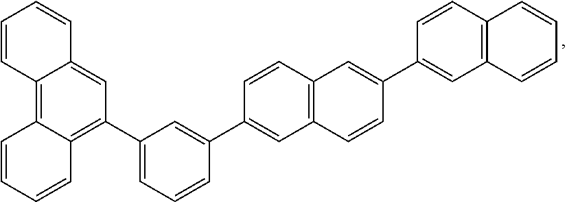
C12=C(C=C(C3=CC(C4=C5C(=C6C(=C4)C=CC=C6)C=CC=C5)=CC=C3)C=C1)C=CC(C1=CC3=C(C=C1)C=CC=C3)=C2
